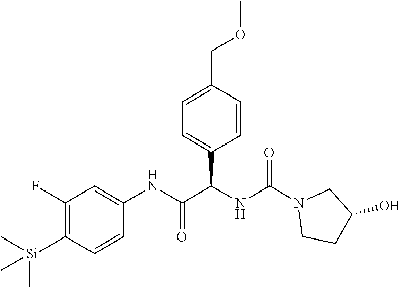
C1=C(COC)C=CC(C(NC(N2CCC(O)C2)=O)C(NC2=CC(F)=C([Si](C)(C)C)C=C2)=O)=C1
